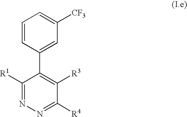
C1=CC(C2=C([R3])C([R4])=NN=C2[R1])=CC([CF3])=C1
